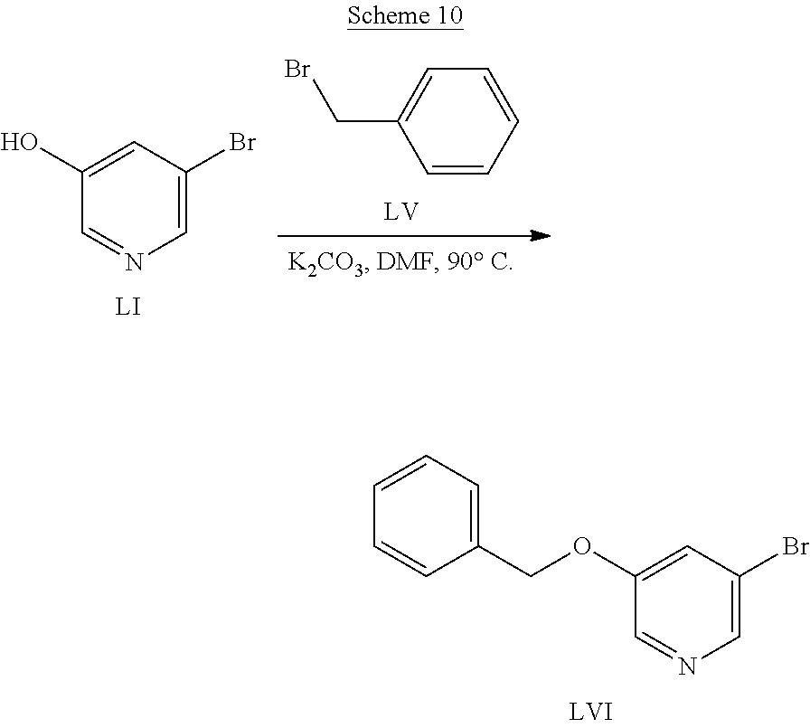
C1=C(CBr)C=CC=C1.C1(O)=CC(Br)=CN=C1.C(OC1=CC(Br)=CN=C1)C1=CC=CC=C1
